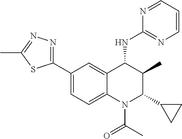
C1(C2=NN=C(C)S2)=CC=C2C(=C1)C(NC1=NC=CC=N1)C(C)C(C1CC1)N2C(C)=O
